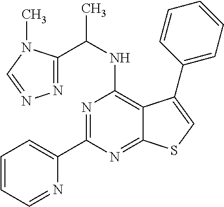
C1(C2=NC(NC(C3=NN=CN3C)C)=C3C(=N2)SC=C3C2=CC=CC=C2)=CC=CC=N1
